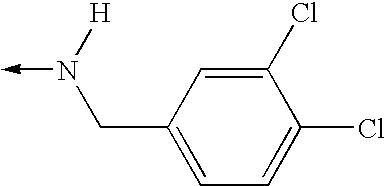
N(->C)([H])CC1=CC=C(Cl)C(Cl)=C1
